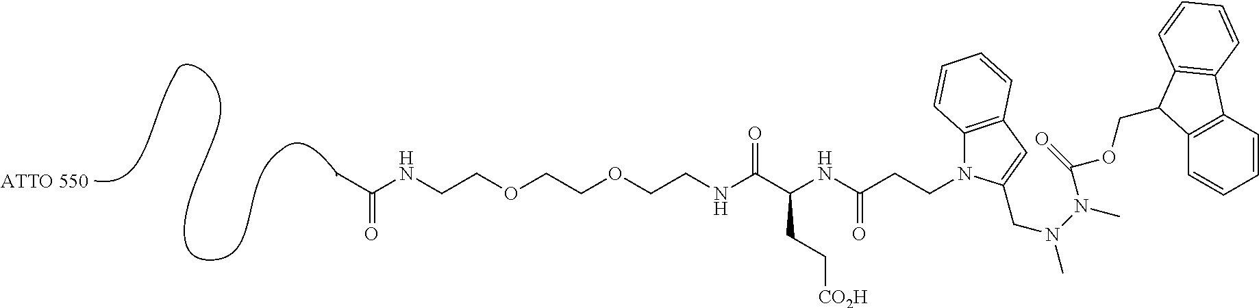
CC(NCCOCCOCCNC(C(NC(CCN1C2=C(C=C1CN(C)N(C)C(OCC1C3=C(C=CC=C3)C3=C1C=CC=C3)=O)C=CC=C2)=O)CC[CO2H])=O)=O
